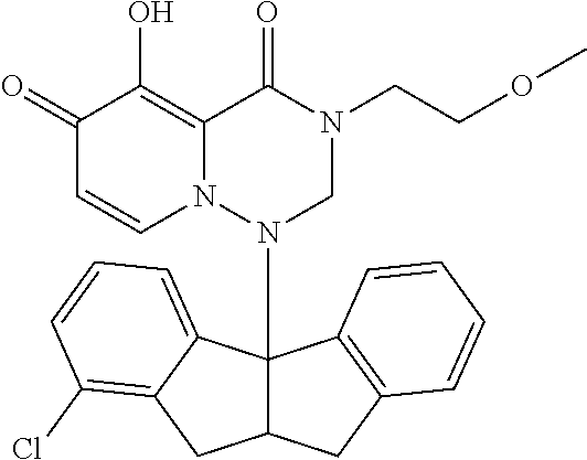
C1(=O)C=CN2C(=C1O)C(=O)N(CCOC)CN2C12C(CC3=C1C=CC=C3)CC1=C(Cl)C=CC=C21
